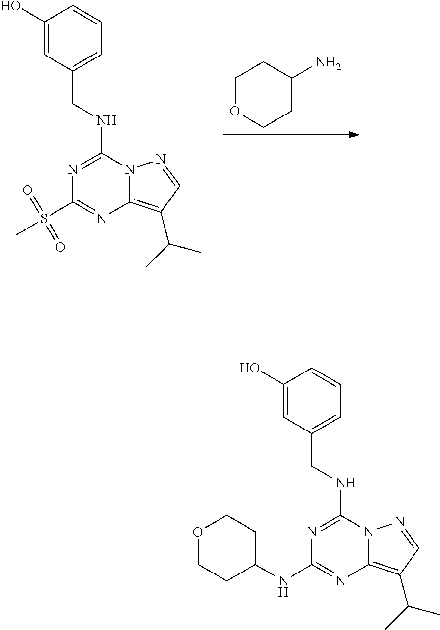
C1OCCC(N)C1.N1=C(NCC2=CC=CC(O)=C2)N2C(=C(C(C)C)C=N2)N=C1S(C)(=O)=O.N1=C(NCC2=CC=CC(O)=C2)N2C(=C(C(C)C)C=N2)N=C1NC1CCOCC1
